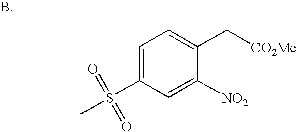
C1=C(S(C)(=O)=O)C=C([NO2])C(C[CO2Me])=C1
